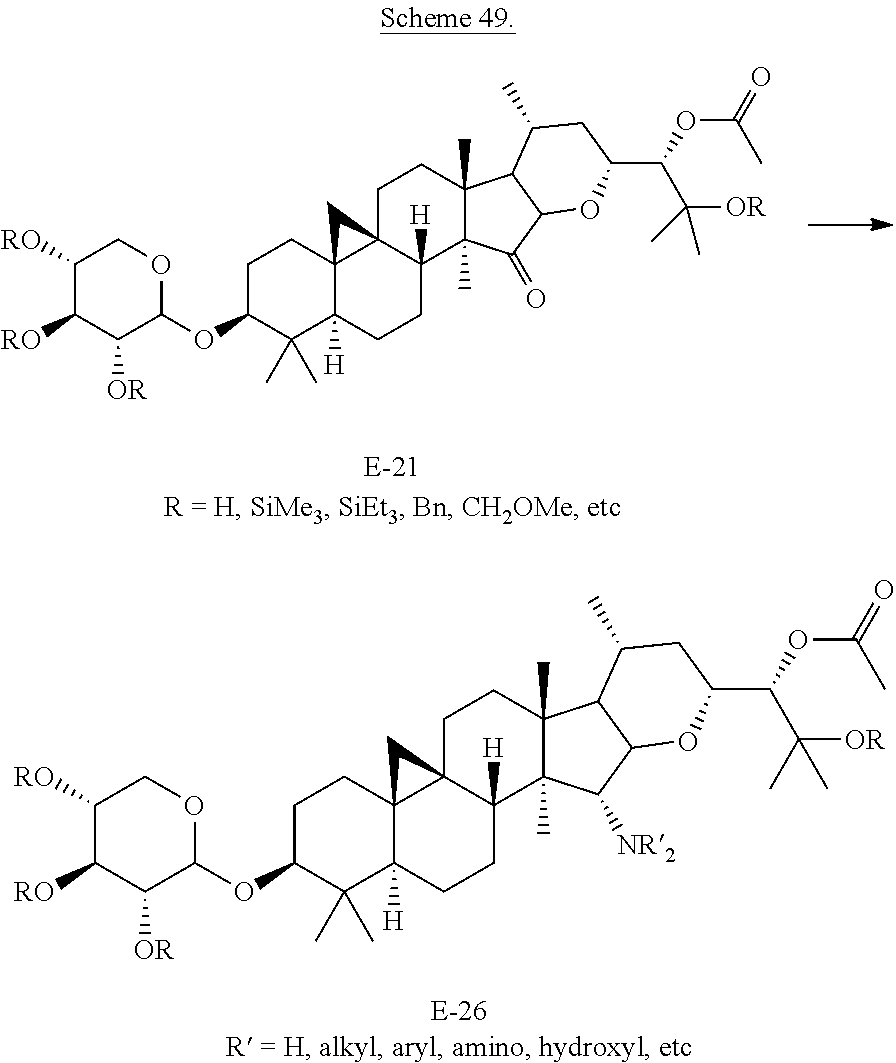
C1([RO])C([RO])C([OR])C(OC2C(C)(C)C3([H])C4(CC2)C2(C([H])(CC3)C3(C)C(C)(CC2)C2C(OC(C(OC(=O)C)C([OR])(C)C)CC2C)C3=O)C4)OC1.C1([RO])C([RO])C([OR])C(OC2C(C)(C)C3([H])C4(CC2)C2(C([H])(CC3)C3(C)C(C)(CC2)C2C(OC(C(OC(=O)C)C([OR])(C)C)CC2C)C3[NR2])C4)OC1
